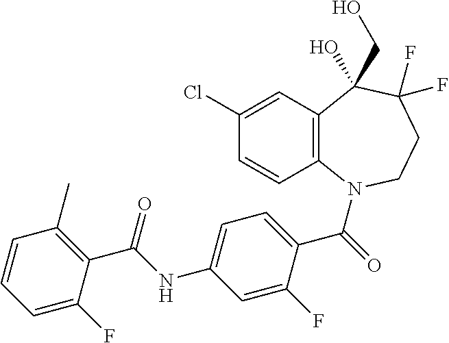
C1(Cl)=CC2=C(C=C1)N(C(=O)C1=CC=C(NC(C3=C(C)C=CC=C3F)=O)C=C1F)CCC(F)(F)C2(O)CO
